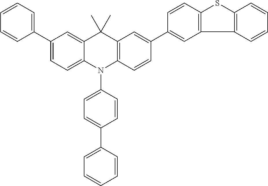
C1=CC=C(C2=CC=C3C(=C2)C(C)(C)C2=C(N3C3=CC=C(C4=CC=CC=C4)C=C3)C=CC(C3=CC4=C(C=C3)SC3=C4C=CC=C3)=C2)C=C1
